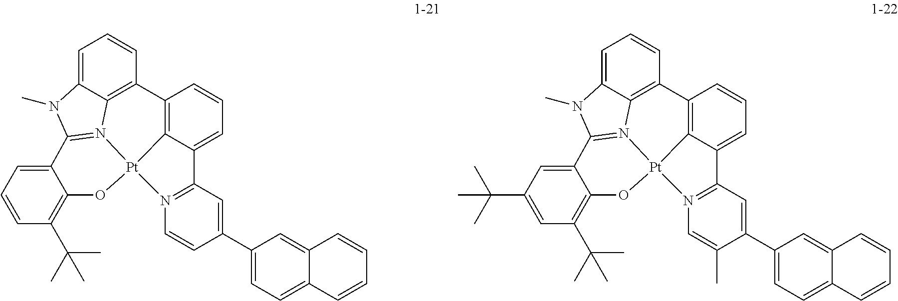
C1=CC=C2C(=C1C(C)(C)C)O[Pt]13C4=C(C=CC=C4C4=N1C=CC(C1=CC=C5C(=C1)C=CC=C5)=C4)C1=C4C(=CC=C1)N(C)C2=N34.C1=C(C(C)(C)C)C=C2C(=C1C(C)(C)C)O[Pt]13C4=C(C=CC=C4C4=N1C=C(C)C(C1=CC=C5C(=C1)C=CC=C5)=C4)C1=C4C(=CC=C1)N(C)C2=N34
